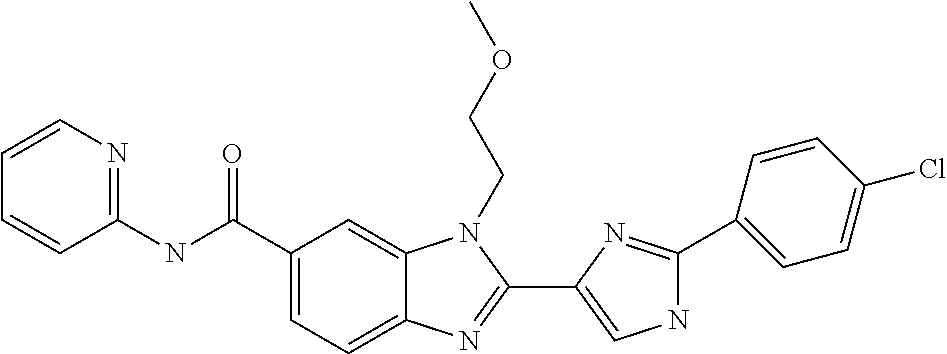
C1(C(NC2=NC=CC=C2)=O)=CC=C2C(=C1)N(CCOC)C(C1=CNC(C3=CC=C(Cl)C=C3)=N1)=N2
